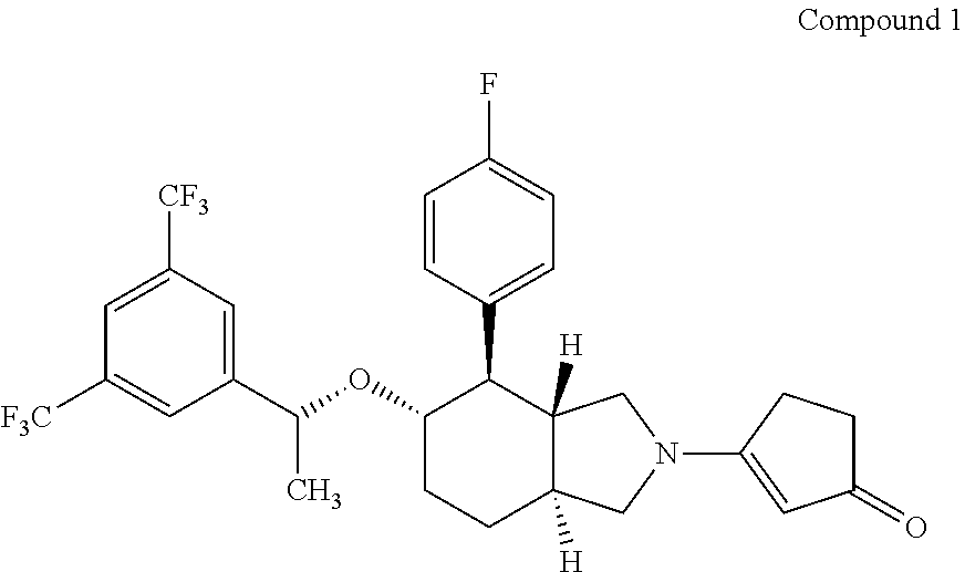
C1=C([CF3])C=C(C(C)OC2CCC3([H])C([H])(C2C2=CC=C(F)C=C2)CN(C2=CC(=O)CC2)C3)C=C1[F3C]
